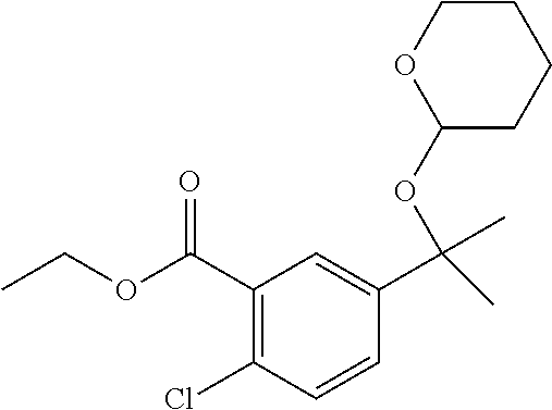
C1(C(OCC)=O)=C(Cl)C=CC(C(OC2CCCCO2)(C)C)=C1
